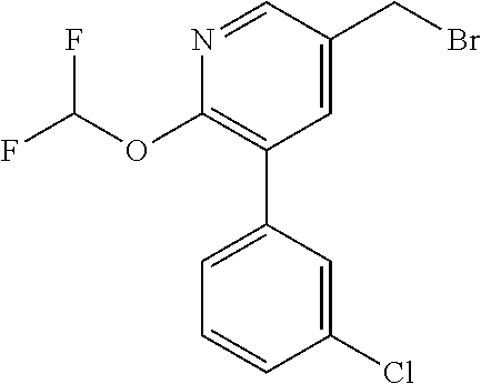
C1(OC(F)F)=C(C2=CC=CC(Cl)=C2)C=C(CBr)C=N1
